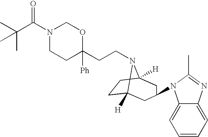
N1(C(C(C)(C)C)=O)CCC(CCN2C3([H])CCC2([H])CC(N2C4=CC=CC=C4N=C2C)C3)([Ph])OC1
